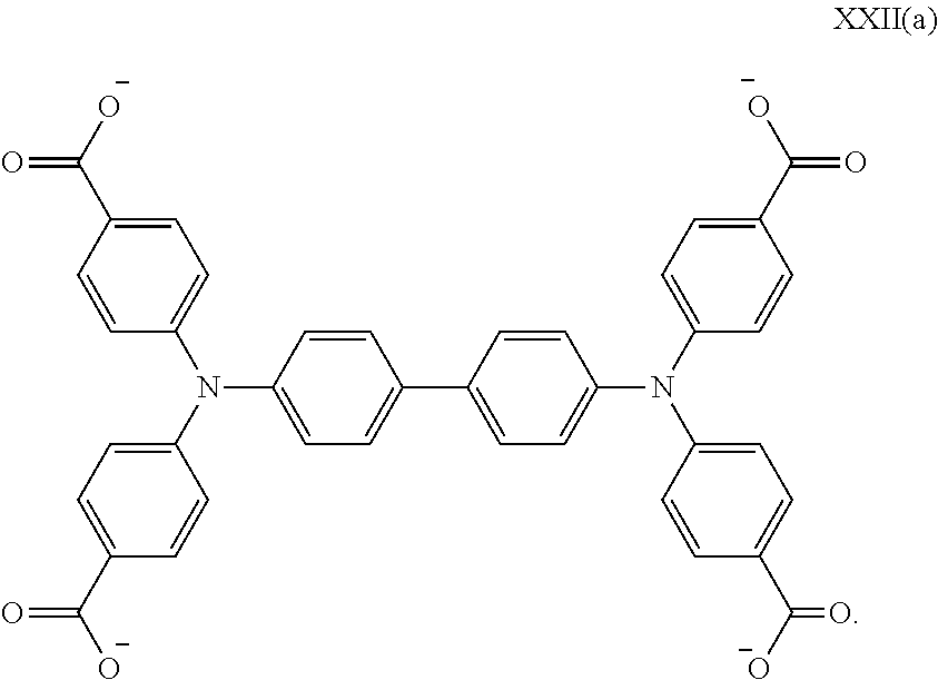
C1=CC(N(C2=CC=C(C([O-])=O)C=C2)C2=CC=C(C([O-])=O)C=C2)=CC=C1C1=CC=C(N(C2=CC=C(C([O-])=O)C=C2)C2=CC=C(C([O-])=O)C=C2)C=C1
